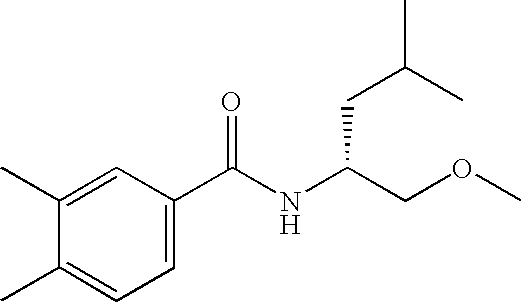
C1(C)=CC(C(NC(COC)CC(C)C)=O)=CC=C1C
